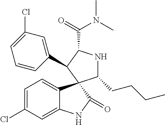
C1=C(Cl)C=C2C(=C1)C1(C(=O)N2)C(CCCC)NC(C(=O)N(C)C)C1C1=CC(Cl)=CC=C1
